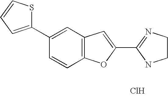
C1(C2=NCCN2)=CC2=C(O1)C=CC(C1=CC=CS1)=C2.Cl
